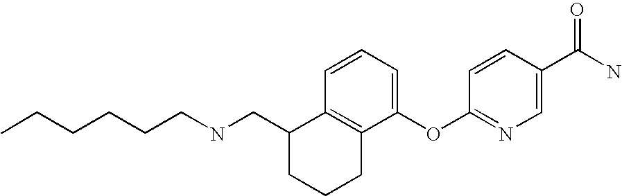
C12=C(C(OC3=NC=C(C(N)=O)C=C3)=CC=C1)CCCC2CNCCCCCC
